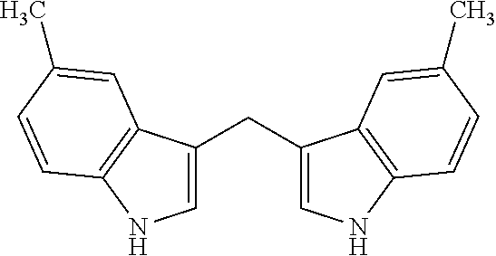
C1=C(CC2=CNC3=C2C=C(C)C=C3)C2=C(N1)C=CC(C)=C2
